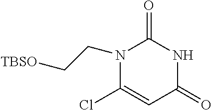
N1(CC[TBSO])C(Cl)=CC(=O)NC1=O
